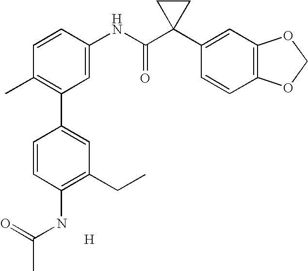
C1=CC(NC(C2(C3=CC4=C(C=C3)OCO4)CC2)=O)=CC(C2=CC(CC)=C(NC(C)=O)C=C2)=C1C.[H]
